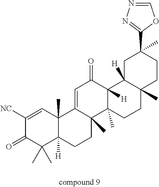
C1([NC])=CC2(C)C([H])(C(C)(C)C1=O)CCC1(C)C2=CC(=O)C2([H])C1(C)CCC1(C)C2([H])CC(C)(C2=NN=CO2)CC1
